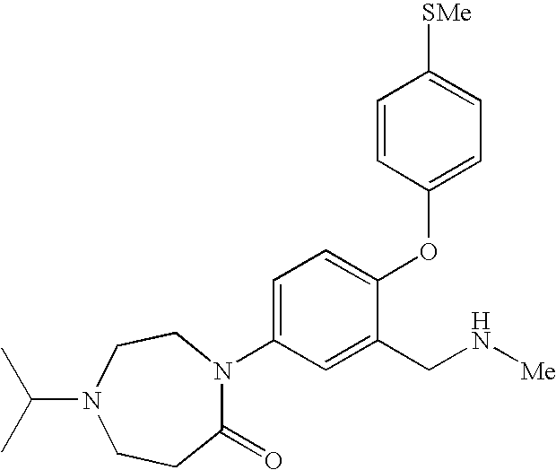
C1=C(N2C(=O)CCN(C(C)C)CC2)C=C(CN[Me])C(OC2=CC=C([SMe])C=C2)=C1
